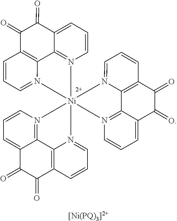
N12=CC=CC3=C1C1=N(C=CC=C1C(=O)C3=O)[Ni]213(N2=CC=CC4=C2C2=N1C=CC=C2C(=O)C4=O)N1=CC=CC2=C1C1=N3C=CC=C1C(=O)C2=O
